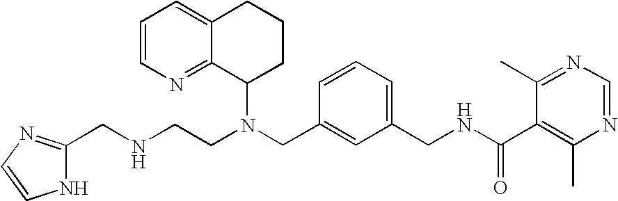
N(CC1=CC(CNC(C2=C(C)N=CN=C2C)=O)=CC=C1)(C1CCCC2=CC=CN=C12)CCNCC1=NC=CN1
